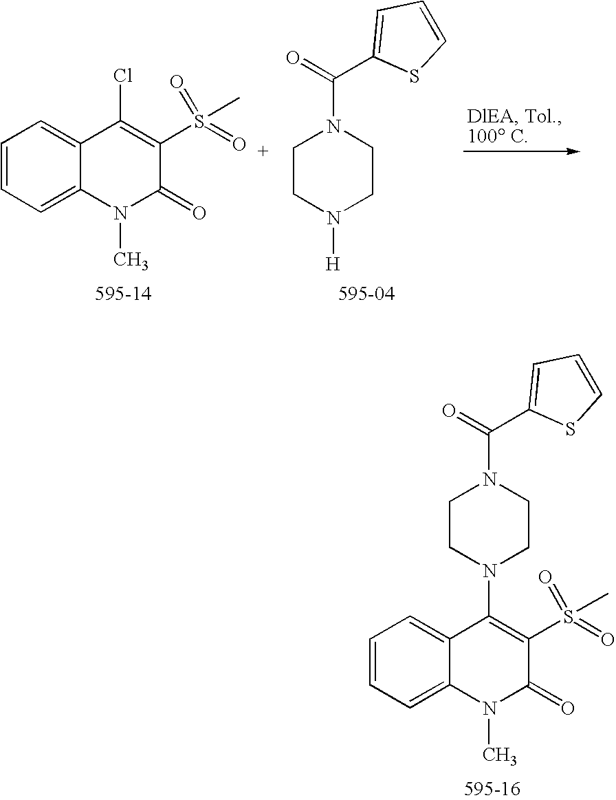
C1=CC=C2C(=C1)C(Cl)=C(S(=O)(C)=O)C(=O)N2C.C1CN([H])CCN1C(C1=CC=CS1)=O.C1=CC=C2C(=C1)C(N1CCN(C(C3=CC=CS3)=O)CC1)=C(S(=O)(C)=O)C(=O)N2C
